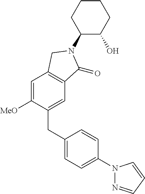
C1=C([MeO])C(CC2=CC=C(N3N=CC=C3)C=C2)=CC2=C1CN(C1C(O)CCCC1)C2=O
